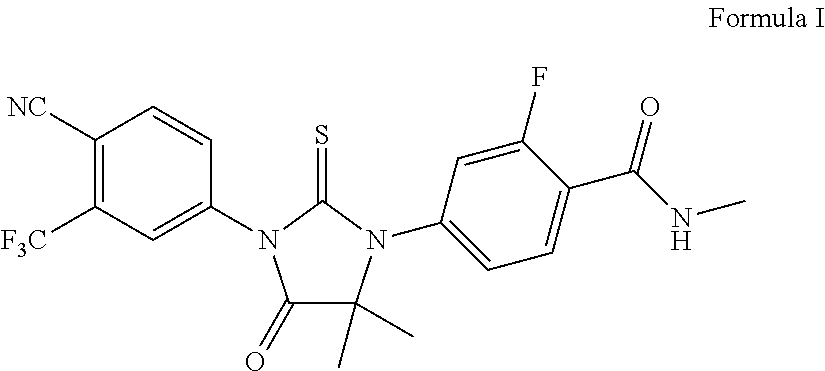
C1(=O)C(C)(C)N(C2=CC=C(C(NC)=O)C(F)=C2)C(=S)N1C1=CC([F3C])=C([NC])C=C1
